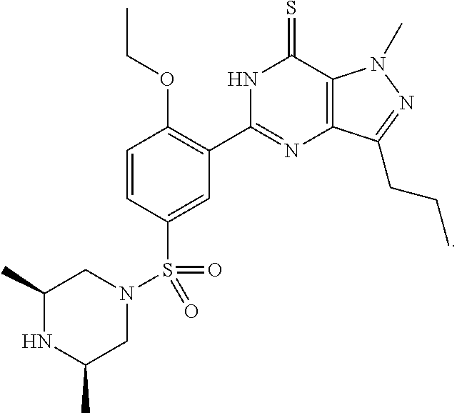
C1=CC(S(N2CC(C)NC(C)C2)(=O)=O)=CC(C2=NC3=C(C(=S)N2)N(C)N=C3CCC)=C1OCC
